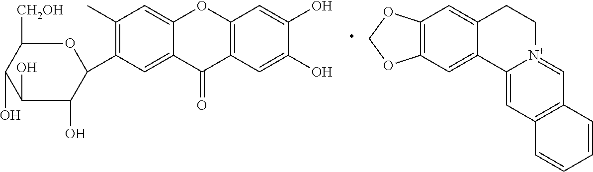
C1(C2=C(C)C=C3C(=C2)C(=O)C2=C(O3)C=C(O)C(O)=C2)OC([CH2OH])C(O)C(O)C1O.C12=C(C=C3C(=C1)C1=CC4=C(C=[N+]1CC3)C=CC=C4)OCO2
